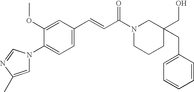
C1(OC)=CC(C=CC(N2CCCC(CO)(CC3=CC=CC=C3)C2)=O)=CC=C1N1C=C(C)N=C1
